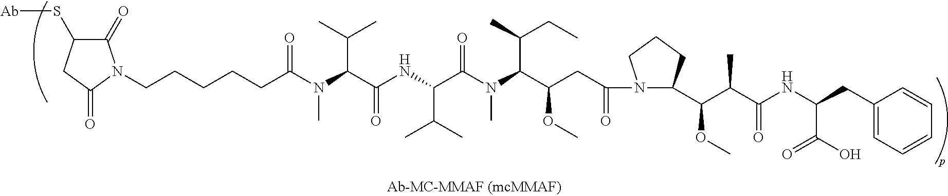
C1(CC(NC(C(C(OC)C2CCCN2C(CC(C(N(C(C(NC(C(N(C)C(=O)CCCCCN2C(=O)C(S[Ab])CC2=O)C(C)C)=O)C(C)C)=O)C)C(C)CC)OC)=O)C)=O)C(O)=O)=CC=CC=C1
